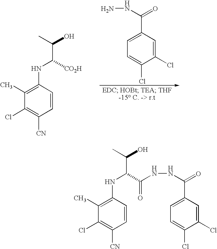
C1(Cl)=C([CN])C=CC(NC(C(C)O)[CO2H])=C1C.C1=C(Cl)C(Cl)=CC(C(NN)=O)=C1.C1(Cl)=C([CN])C=CC(NC(C(C)O)C(NNC(=O)C2=CC=C(Cl)C(Cl)=C2)=O)=C1C
